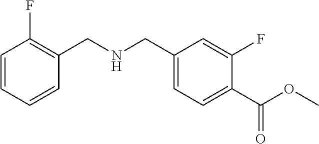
C1=CC=CC(CNCC2=CC=C(C(OC)=O)C(F)=C2)=C1F
